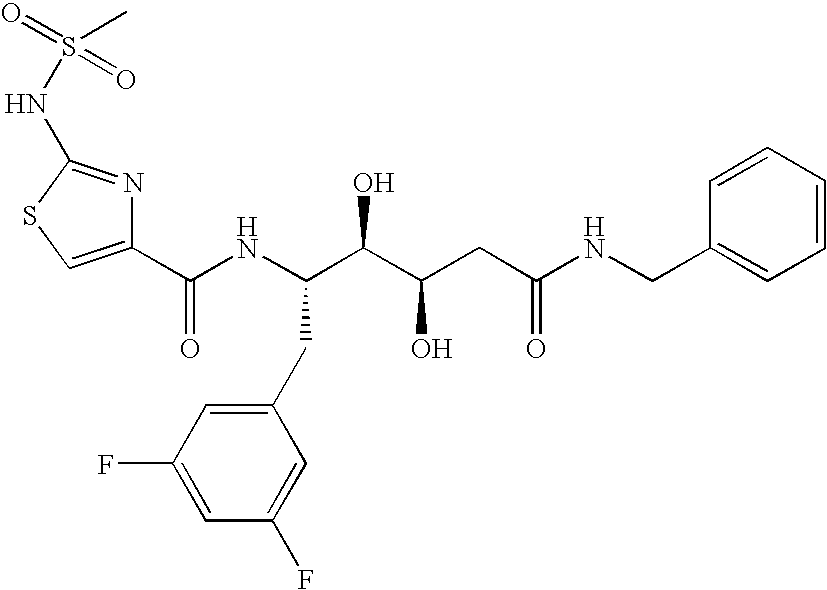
C1(C(NC(C(C(CC(NCC2=CC=CC=C2)=O)O)O)CC2=CC(F)=CC(F)=C2)=O)=CSC(NS(=O)(C)=O)=N1
